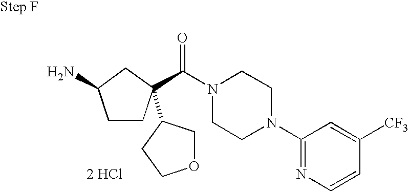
[2 HCl].C1CC(C(=O)N2CCN(C3=NC=CC([CF3])=C3)CC2)(C2COCC2)CC1N
